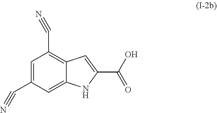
C1(C#N)=CC(C#N)=C2C=C(C(O)=O)NC2=C1
